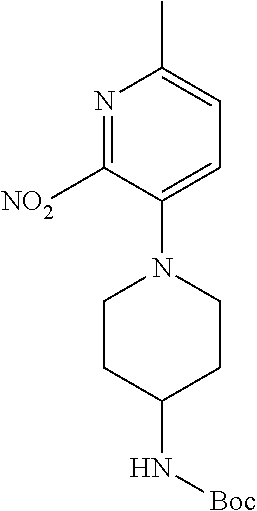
C1CC(N[Boc])CCN1C1=CC=C(C)N=C1[NO2]
